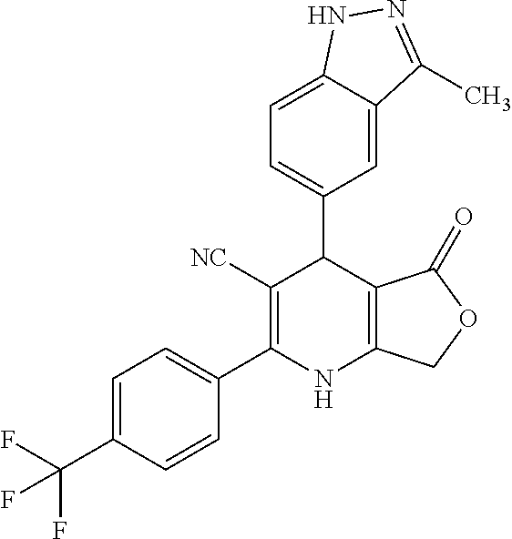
C1=C(C(F)(F)F)C=CC(C2=C([NC])C(C3=CC=C4C(=C3)C(C)=NN4)C3=C(N2)COC3=O)=C1
